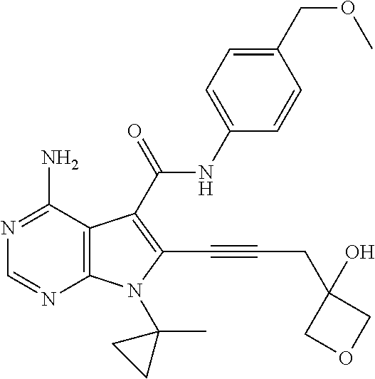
N1=C(N)C2=C(N=C1)N(C1(C)CC1)C(C#CCC1(O)COC1)=C2C(NC1=CC=C(COC)C=C1)=O
